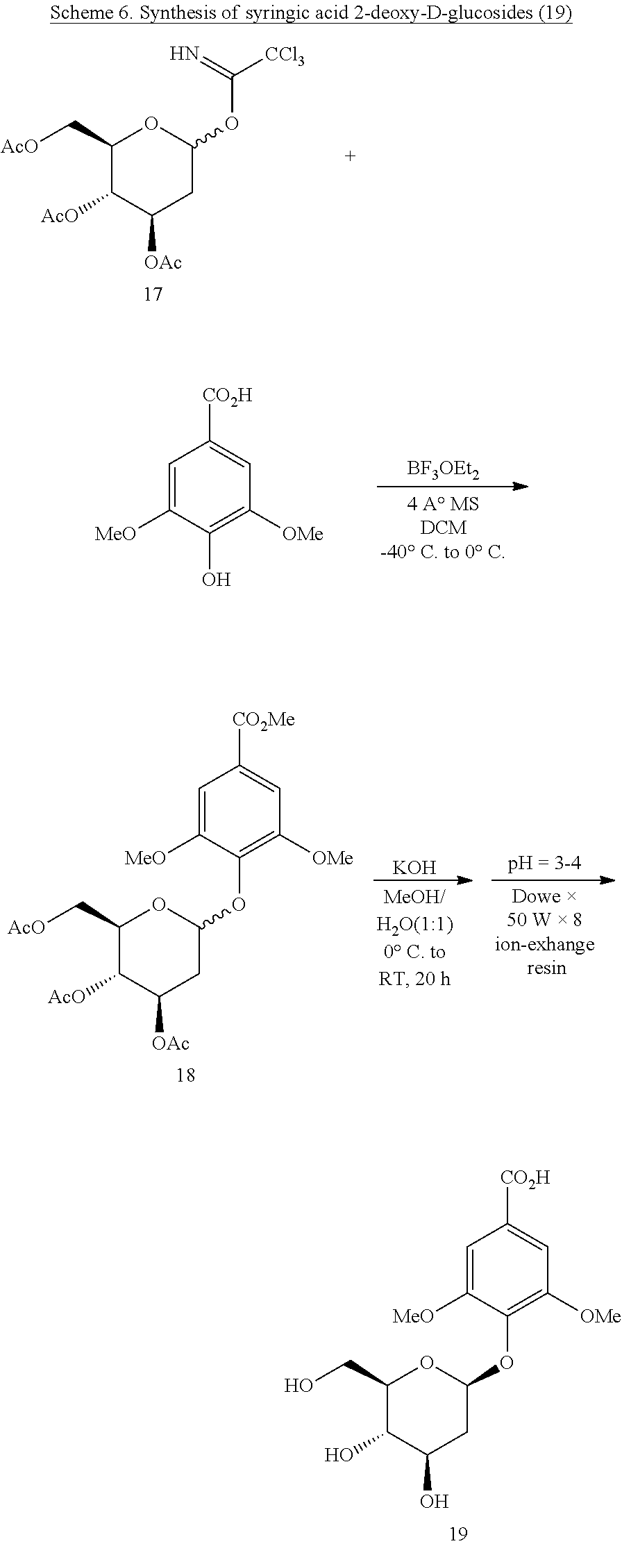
C1(C[AcO])C([AcO])C([OAc])CC(OC(=N)[CCl3])O1.[BF3OEt2].OC1=C([OMe])C=C([CO2H])C=C1[MeO].C1(C[AcO])C([AcO])C([OAc])CC(OC2=C([OMe])C=C([CO2Me])C=C2[MeO])O1.[KOH].C1(CO)C(O)C(O)CC(OC2=C([OMe])C=C([CO2H])C=C2[MeO])O1
